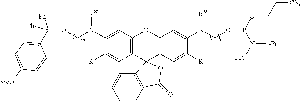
C12=C(C=C(N(COC([Ph])(C3=CC=C([MeO])C=C3)[Ph])[RN])C([R])=C1)OC1=C(C=C([R])C(N(COP(OCC[CN])N([i-Pr])[i-Pr])[RN])=C1)C21C2=C(C=CC=C2)C(=O)O1
